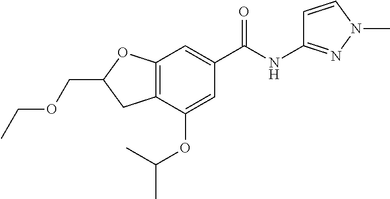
C12=C(C(OC(C)C)=CC(C(NC3=NN(C)C=C3)=O)=C1)CC(COCC)O2
